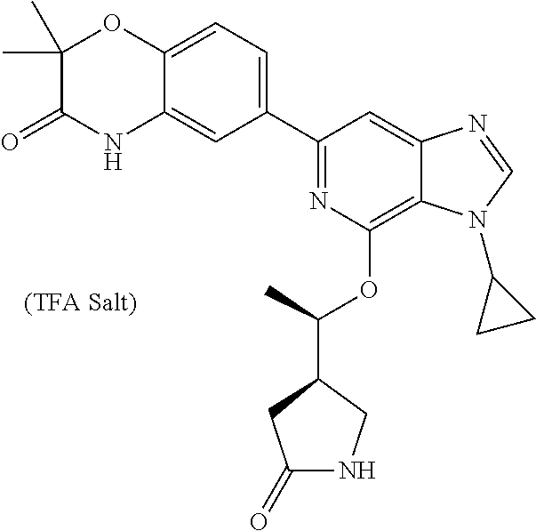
C1(C2=CC=C3C(=C2)NC(=O)C(C)(C)O3)=NC(OC(C2CC(=O)NC2)C)=C2C(=C1)N=CN2C1CC1
